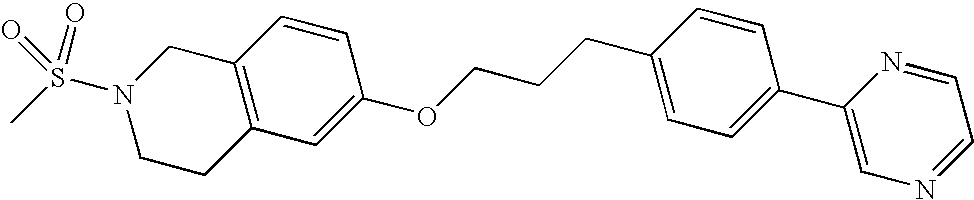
C12=C(CCN(S(C)(=O)=O)C1)C=C(OCCCC1=CC=C(C3=CN=CC=N3)C=C1)C=C2
